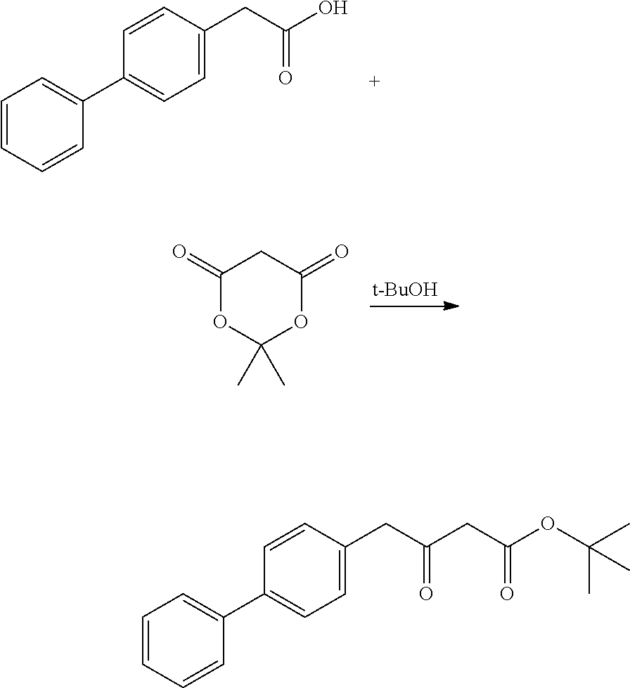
C1=CC=CC(C2=CC=C(CC(O)=O)C=C2)=C1.[t-BuOH].C1(=O)OC(C)(C)OC(=O)C1.C1=CC=CC(C2=CC=C(CC(CC(OC(C)(C)C)=O)=O)C=C2)=C1
